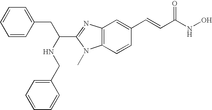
C(C1=NC2=C(C=CC(C=CC(NO)=O)=C2)N1C)(CC1=CC=CC=C1)NCC1=CC=CC=C1
